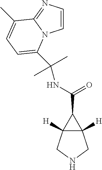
C12([H])C([H])(CNC1)C2C(=O)NC(C1=CC=C(C)C2=NC=CN21)(C)C
